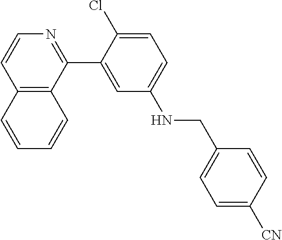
C12=C(C(C3=CC(NCC4=CC=C([CN])C=C4)=CC=C3Cl)=NC=C1)C=CC=C2
